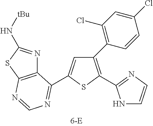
C1=C(C2=NC=NC3=C2N=C(N[tBu])S3)SC(C2=NC=CN2)=C1C1=C(Cl)C=C(Cl)C=C1
